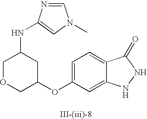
C1=C(OC2CC(NC3=CN(C)C=N3)COC2)C=C2C(=C1)C(=O)NN2
